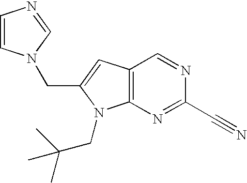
C12=C(N=C(C#N)N=C1)N(CC(C)(C)C)C(CN1C=CN=C1)=C2
